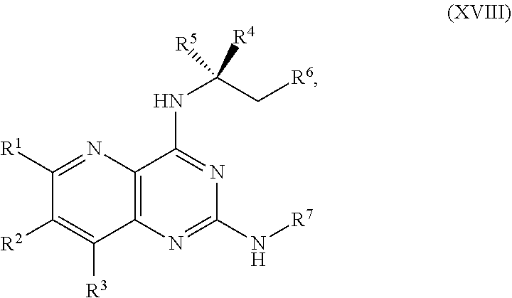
C1(N[R7])=NC2=C(C(NC([R4])(C[R6])[R5])=N1)N=C([R1])C([R2])=C2[R3]
